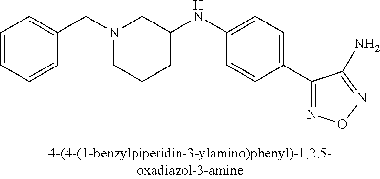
N1(CC2=CC=CC=C2)CCCC(NC2=CC=C(C3=NON=C3N)C=C2)C1
